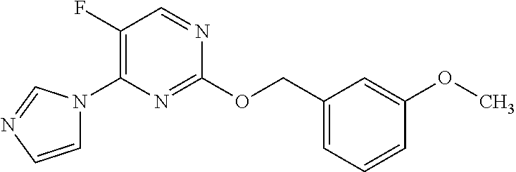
N1(C2=C(F)C=NC(OCC3=CC=CC(OC)=C3)=N2)C=CN=C1
